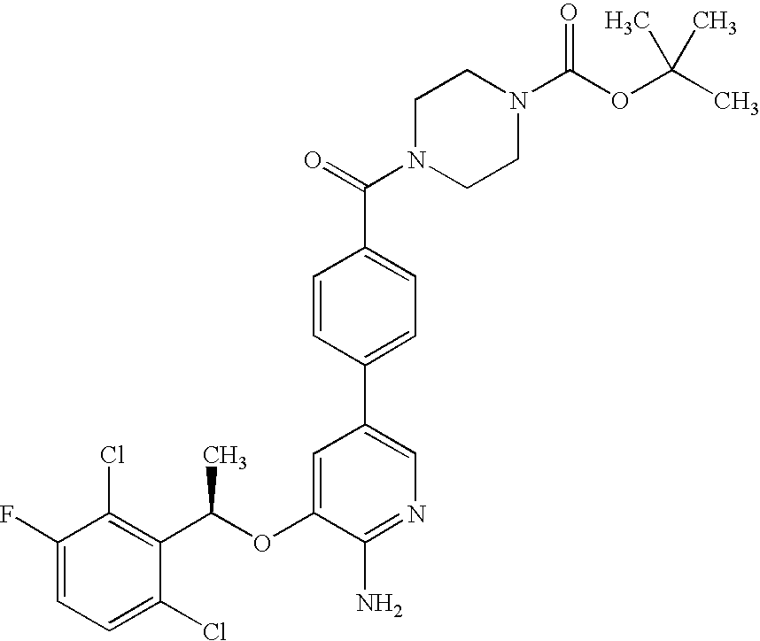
C1(F)=CC=C(Cl)C(C(C)OC2=CC(C3=CC=C(C(=O)N4CCN(C(OC(C)(C)C)=O)CC4)C=C3)=CN=C2N)=C1Cl
